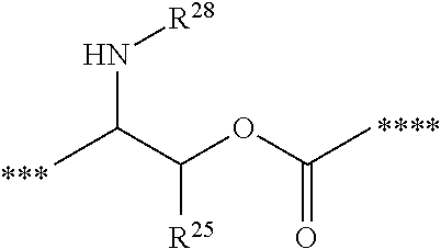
CC(C(OC(=O)C)[R25])N[R28]
